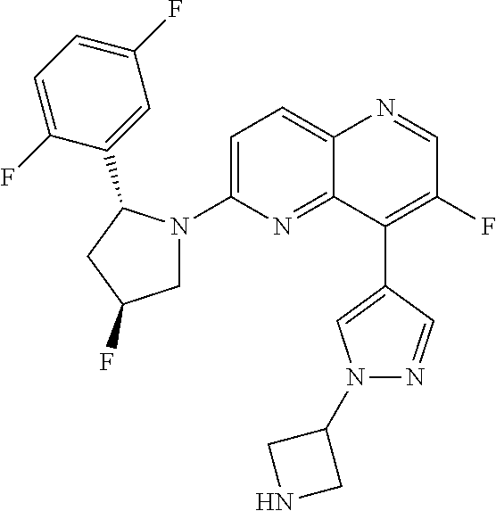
C12=CC=C(N3CC(F)CC3C3=CC(F)=CC=C3F)N=C1C(C1=CN(C3CNC3)N=C1)=C(F)C=N2
